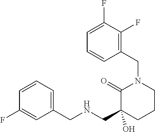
C1=C(F)C=CC=C1CNCC1(O)CCCN(CC2=C(F)C(F)=CC=C2)C1=O
